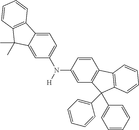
C1=C2C(=CC(N(C3=CC4=C(C=C3)C3=C(C4(C4=CC=CC=C4)C4=CC=CC=C4)C=CC=C3)[H])=C1)C(C)(C)C1=C2C=CC=C1
